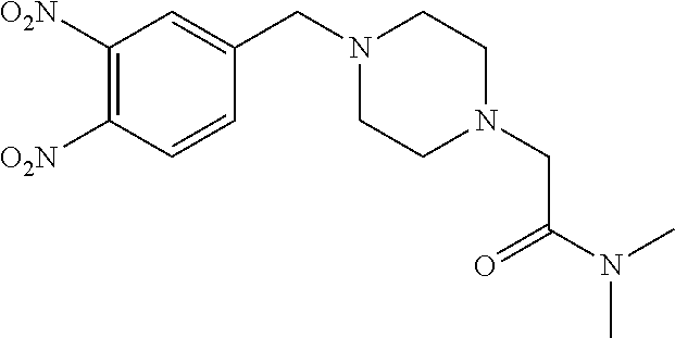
C1([O2N])=C([O2N])C=CC(CN2CCN(CC(N(C)C)=O)CC2)=C1
